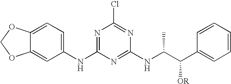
C12=CC(NC3=NC(Cl)=NC(NC(C(C4=CC=CC=C4)[OR])C)=N3)=CC=C1OCO2
